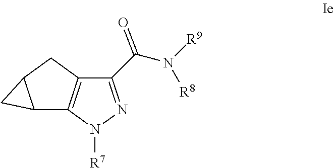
C12C3=C(CC1C2)C(C(N([R9])[R8])=O)=NN3[R7]
